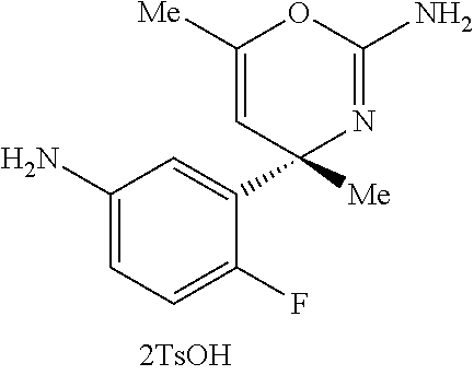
NC1=CC=C(F)C(C2([Me])N=C(N)OC([Me])=C2)=C1
